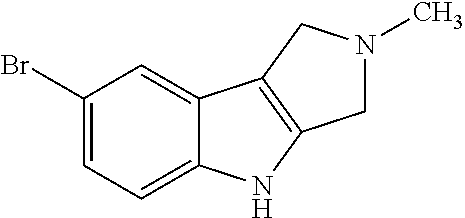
C1(Br)=CC=C2C(=C1)C1=C(N2)CN(C)C1
